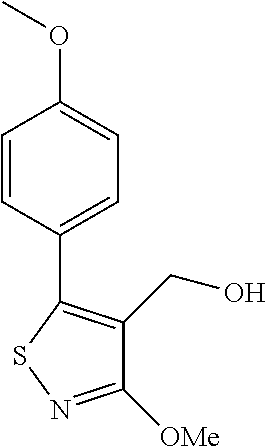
C1=CC(C2=C(CO)C([OMe])=NS2)=CC=C1OC
